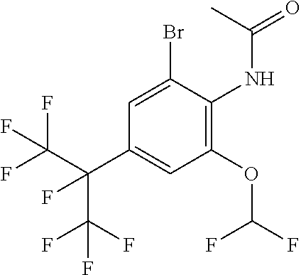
C1(OC(F)F)=C(NC(=O)C)C(Br)=CC(C(C(F)(F)F)(F)C(F)(F)F)=C1
